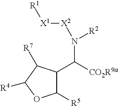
C1(C([CO2R9a])N([R2])[X2][X1][R1])C([R5])OC([R4])C1[R7]
